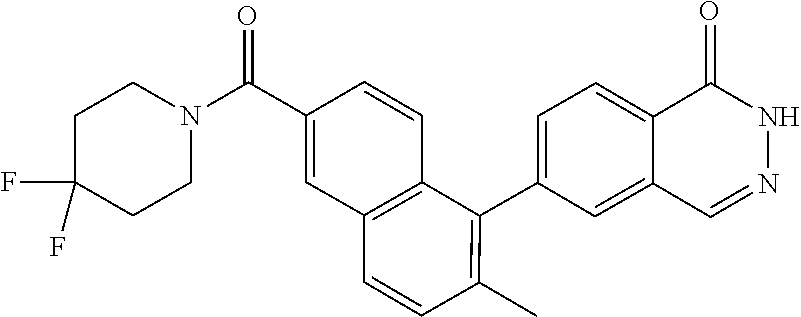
C1(C2=C(C)C=CC3=C2C=CC(C(N2CCC(F)(F)CC2)=O)=C3)=CC=C2C(=C1)C=NNC2=O
